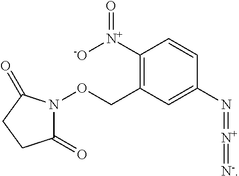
C1(=O)N(OCC2=C([N+](=O)[-O])C=CC(N=[N+]=[N-])=C2)C(=O)CC1
